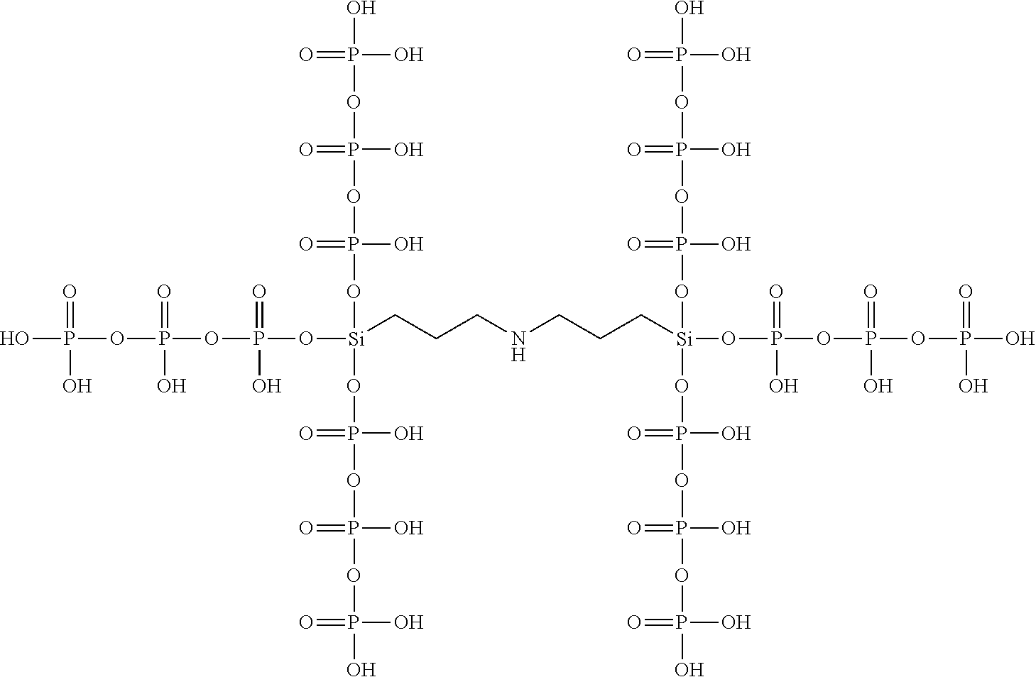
OP(O)(=O)OP(O)(=O)OP(O)(=O)O[Si](OP(=O)(O)OP(OP(O)(O)=O)(O)=O)(OP(=O)(O)OP(OP(O)(=O)O)(=O)O)CCCNCCC[Si](OP(OP(OP(O)(O)=O)(O)=O)(O)=O)(OP(=O)(O)OP(OP(O)(O)=O)(O)=O)OP(OP(OP(O)(=O)O)(=O)O)(=O)O
